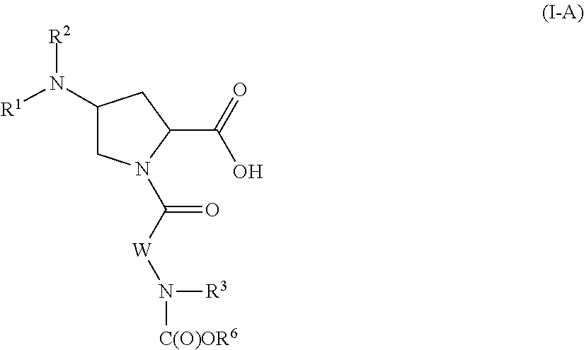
C1(N([R1])[R2])CN(C([W]N([R3])[C(O)OR6])=O)C(C(=O)O)C1
